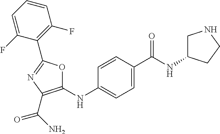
C1=CC=C(F)C(C2=NC(C(N)=O)=C(NC3=CC=C(C(=O)NC4CNCC4)C=C3)O2)=C1F
